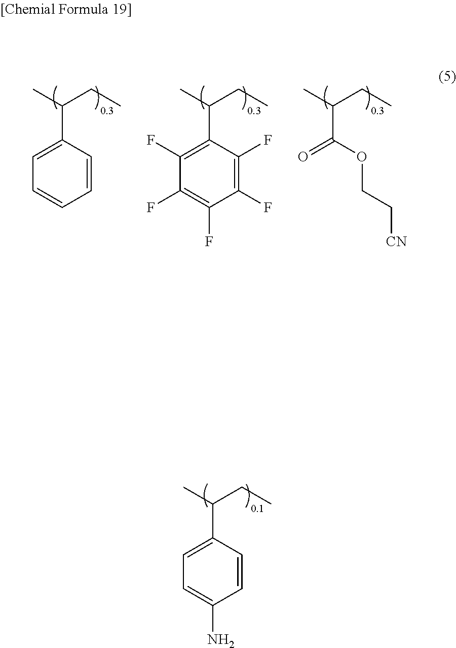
CC(CC)C1=CC=C(N)C=C1.CC(CC)C1=C(F)C(F)=C(F)C(F)=C1F.CC(CC)C(=O)OCC[CN].CC(CC)C1=CC=CC=C1
